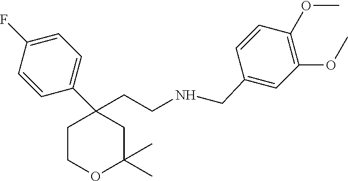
C1COC(C)(C)CC1(C1=CC=C(F)C=C1)CCNCC1=CC(OC)=C(OC)C=C1
